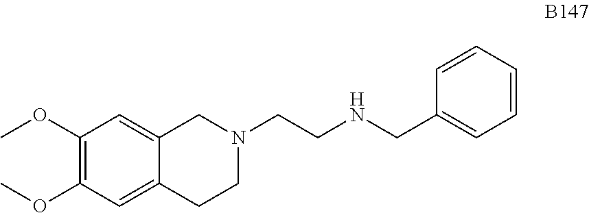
COC1=C(OC)C=C2CN(CCNCC3=CC=CC=C3)CCC2=C1
